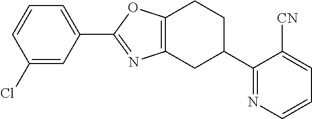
C12=C(CC(C3=NC=CC=C3[CN])CC1)N=C(C1=CC=CC(Cl)=C1)O2
